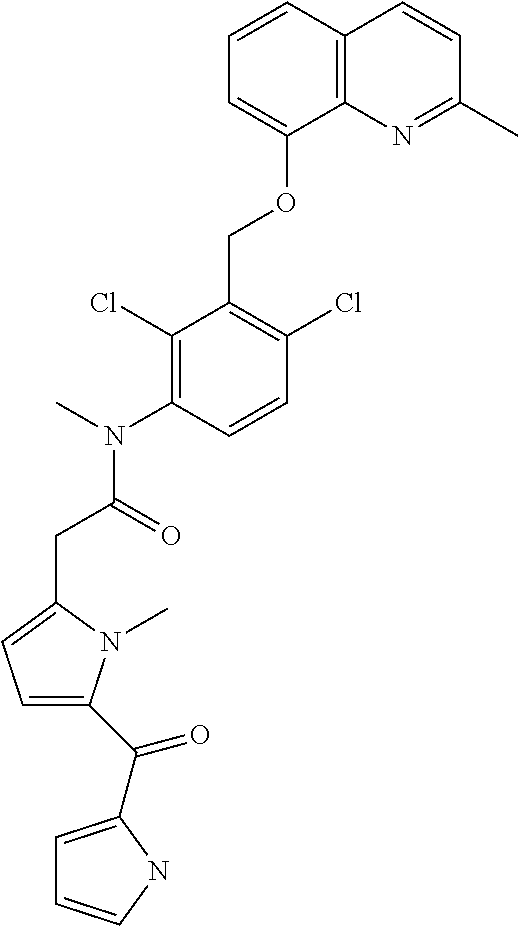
C1=CC2=C(C(OCC3=C(Cl)C=CC(N(C)C(=O)CC4=CC=C(C(=O)C5=CC=CN5)N4C)=C3Cl)=C1)N=C(C)C=C2
